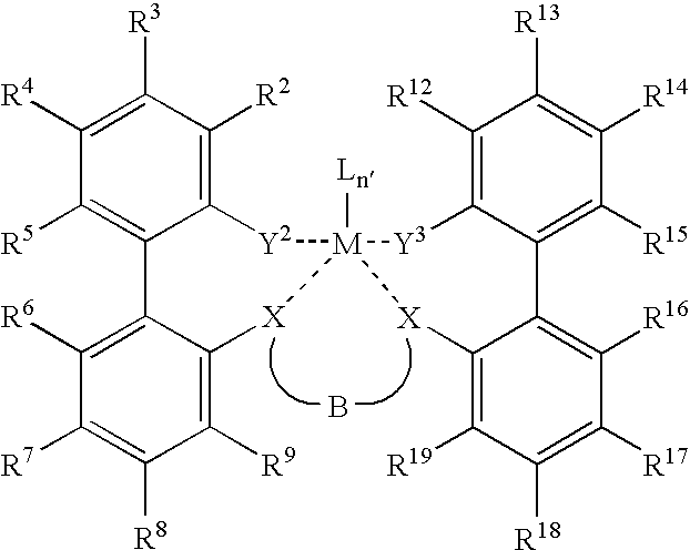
B.C1([R6])=C2C(=C([R9])C([R8])=C1[R7])[X][M]1([Ln])([X]C3=C([R19])C([R18])=C([R17])C([R16])=C3C3=C([R15])C([R14])=C([R13])C([R12])=C3[Y3]1)[Y2]C1=C([R2])C([R3])=C([R4])C([R5])=C21
